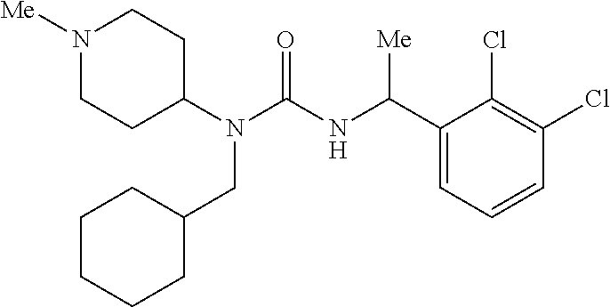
N1([Me])CCC(N(C(NC(C2=CC=CC(Cl)=C2Cl)[Me])=O)CC2CCCCC2)CC1
